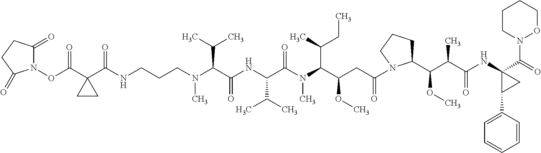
N1(OC(=O)C2(C(NCCCN(C(C(NC(C(N(C(C(CC(=O)N3CCCC3C(C(C(NC3(C(=O)N4CCCCO4)CC3C3=CC=CC=C3)=O)C)OC)OC)C(C)CC)C)=O)C(C)C)=O)C(C)C)C)=O)CC2)C(=O)CCC1=O
